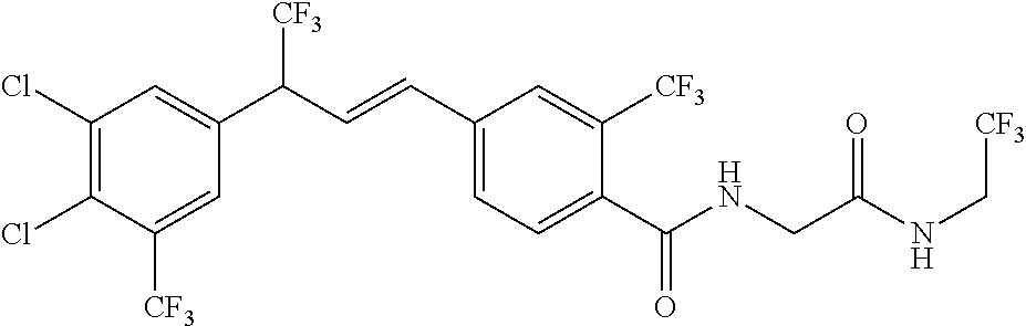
C1(Cl)=C(Cl)C([CF3])=CC(C(C=CC2=CC=C(C(NCC(NC[CF3])=O)=O)C([CF3])=C2)[CF3])=C1
